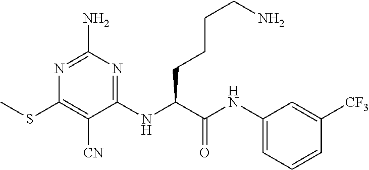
C1(NC(C(NC2=CC=CC([CF3])=C2)=O)CCCCN)=NC(N)=NC(SC)=C1[CN]
